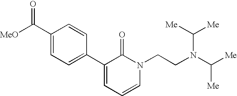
[MeO]C(C1=CC=C(C2=CC=CN(CCN(C([Me])[Me])C([Me])[Me])C2=O)C=C1)=O
